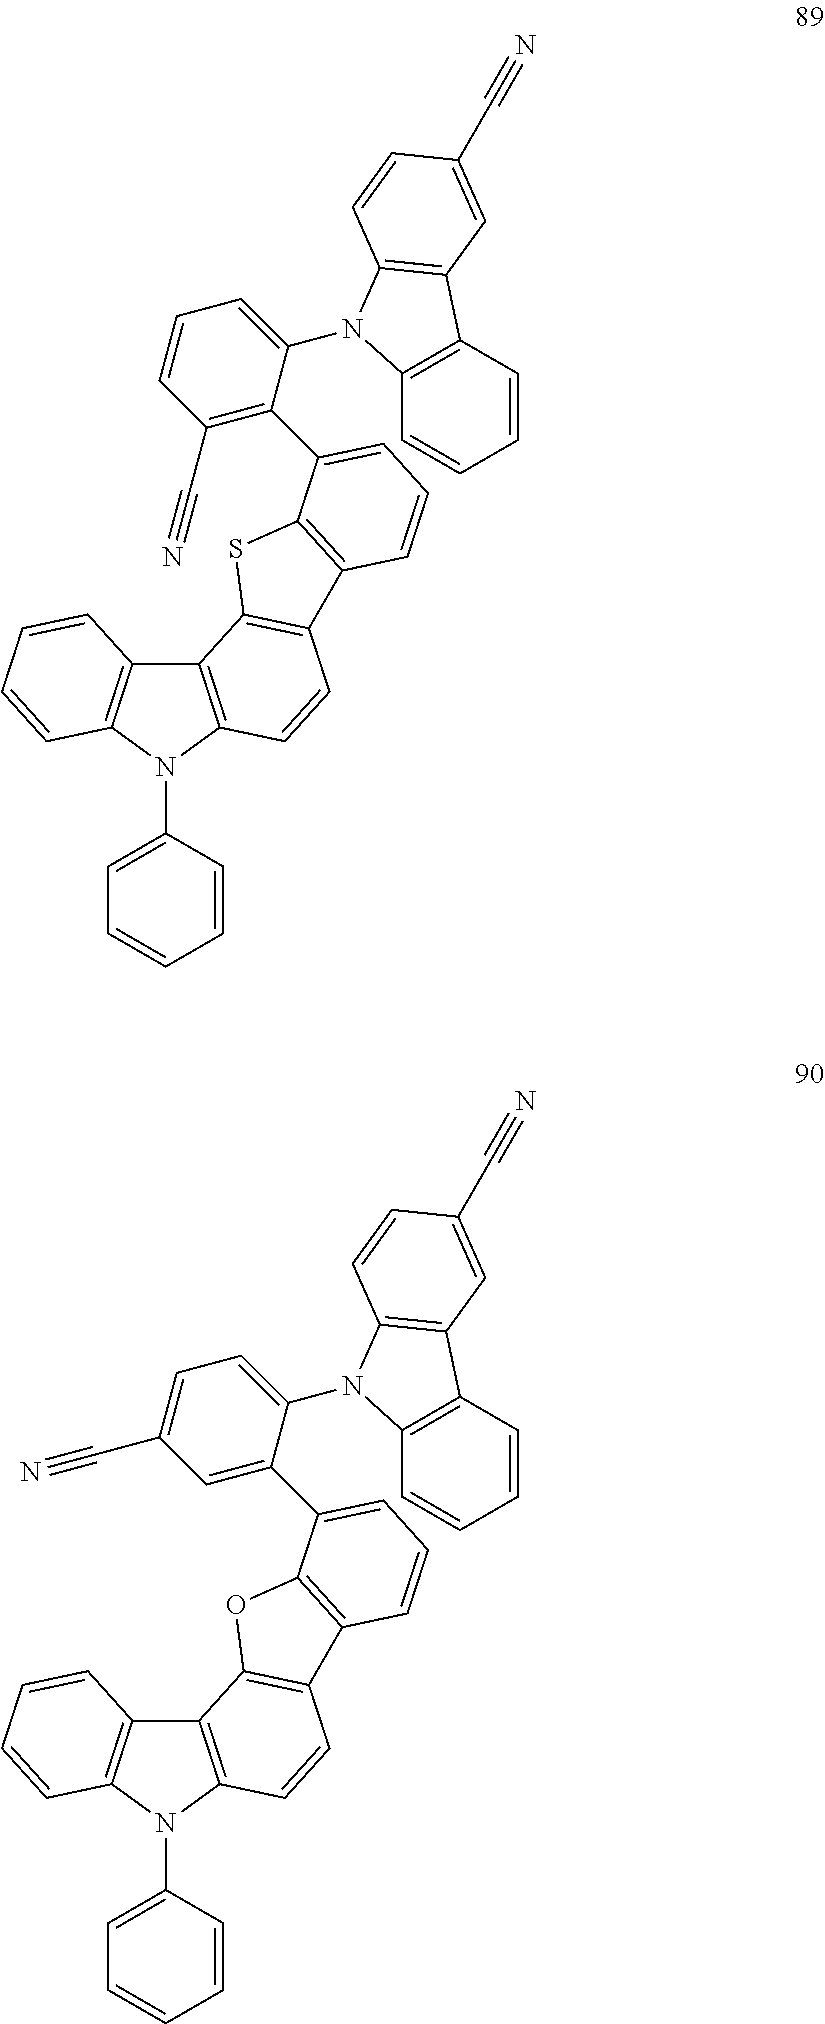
C12=C(N(C3=CC=CC=C3)C3=C1C=CC=C3)C=CC1=C2SC2=C1C=CC=C2C1=C(C#N)C=CC=C1N1C2=C(C=CC=C2)C2=C1C=CC(C#N)=C2.C12=C(N(C3=CC=CC=C3)C3=C1C=CC=C3)C=CC1=C2OC2=C1C=CC=C2C1=CC(C#N)=CC=C1N1C2=C(C=CC=C2)C2=C1C=CC(C#N)=C2
